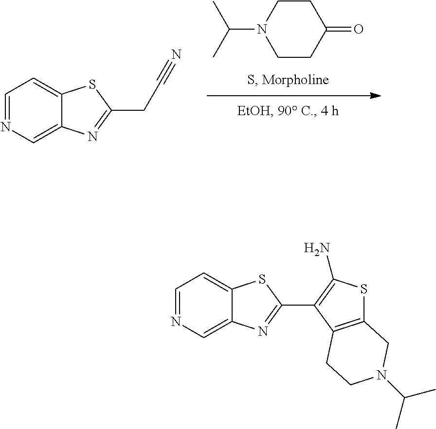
C1CN(C(C)C)CCC1=O.C1=NC=C2C(=C1)SC(CC#N)=N2.C1=NC=C2C(=C1)SC(C1=C(N)SC3=C1CCN(C(C)C)C3)=N2
